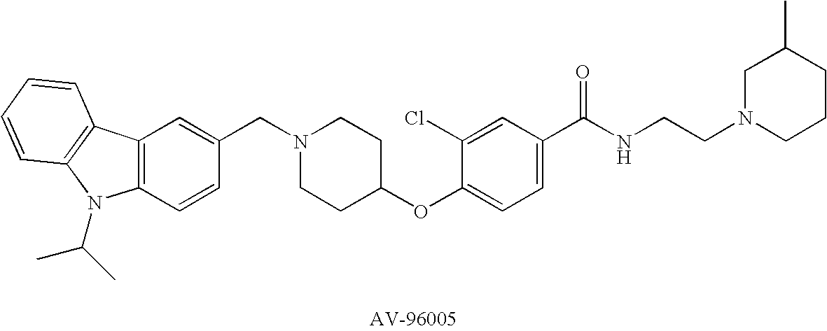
C1(CN2CCC(OC3=CC=C(C(NCCN4CCCC(C)C4)=O)C=C3Cl)CC2)=CC2=C(C=C1)N(C(C)C)C1=C2C=CC=C1
